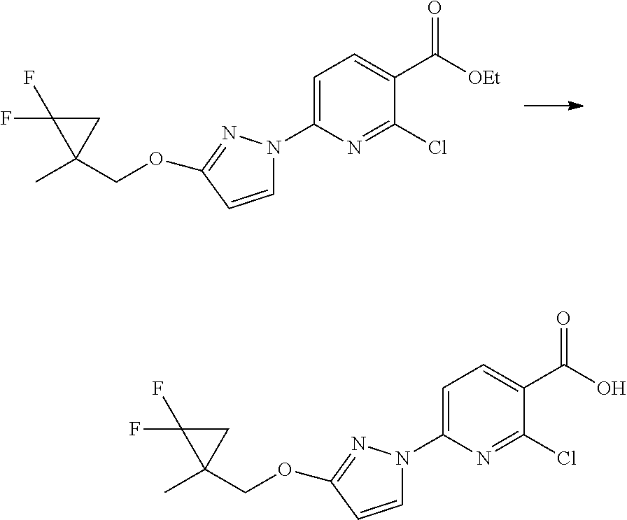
C1=CC(OCC2(C)CC2(F)F)=NN1C1=CC=C(C([OEt])=O)C(Cl)=N1.C1=CC(OCC2(C)CC2(F)F)=NN1C1=CC=C(C(O)=O)C(Cl)=N1
